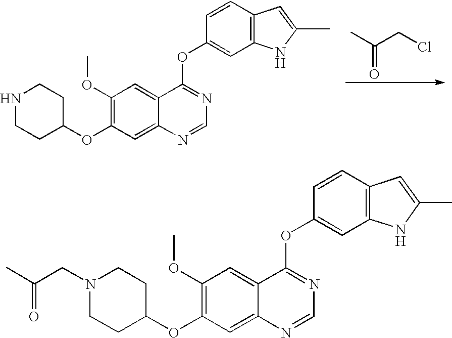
CC(CCl)=O.C1(OC)=C(OC2CCNCC2)C=C2C(=C1)C(OC1=CC3=C(C=C1)C=C(C)N3)=NC=N2.C1(OC)=C(OC2CCN(CC(C)=O)CC2)C=C2C(=C1)C(OC1=CC3=C(C=C1)C=C(C)N3)=NC=N2
